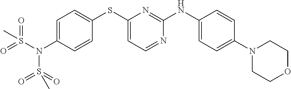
C1=C(N(S(=O)(=O)C)S(=O)(=O)C)C=CC(SC2=CC=NC(NC3=CC=C(N4CCOCC4)C=C3)=N2)=C1
